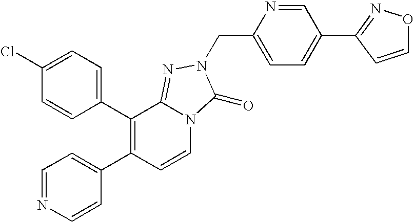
C1(C2=C(C3=CC=NC=C3)C=CN3C2=NN(CC2=CC=C(C4=NOC=C4)C=N2)C3=O)=CC=C(Cl)C=C1
